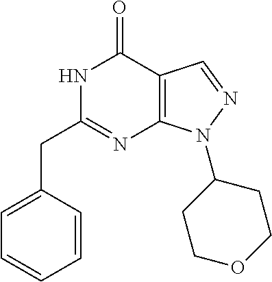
N1C(CC2=CC=CC=C2)=NC2=C(C1=O)C=NN2C1CCOCC1
